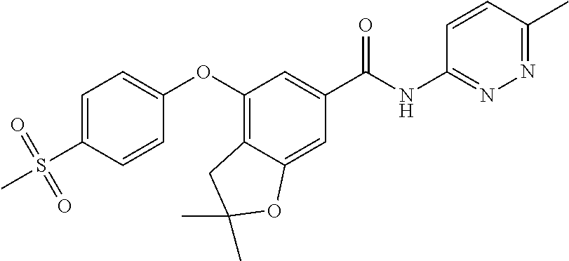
C1=C(S(C)(=O)=O)C=CC(OC2=C3C(=CC(C(NC4=NN=C(C)C=C4)=O)=C2)OC(C)(C)C3)=C1
